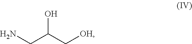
NCC(C[OH])O
